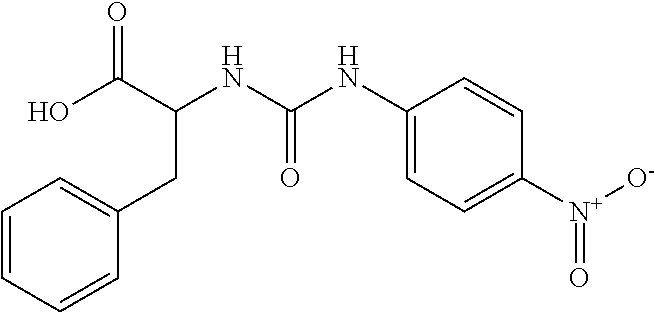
C1(CC(NC(=O)NC2=CC=C([N+]([O-])=O)C=C2)C(O)=O)=CC=CC=C1
